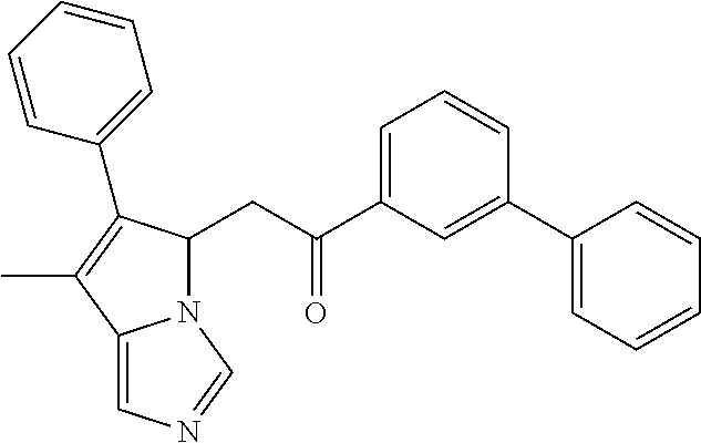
C1=C(C(=O)CC2N3C(=CN=C3)C(C)=C2C2=CC=CC=C2)C=C(C2=CC=CC=C2)C=C1
